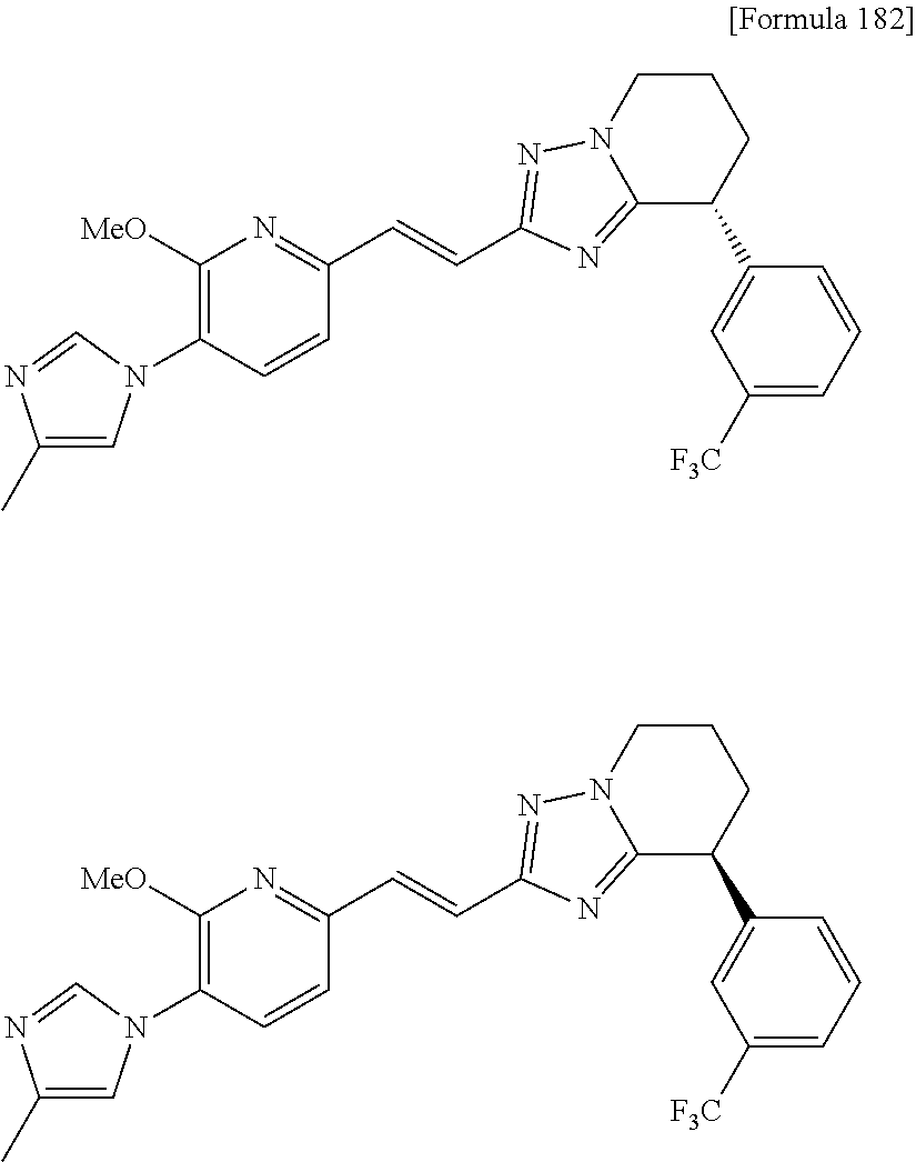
C1([MeO])=C(N2C=C(C)N=C2)C=CC(C=CC2=NN3CCCC(C4=CC([F3C])=CC=C4)C3=N2)=N1.C1([MeO])=C(N2C=C(C)N=C2)C=CC(C=CC2=NN3CCCC(C4=CC([F3C])=CC=C4)C3=N2)=N1
